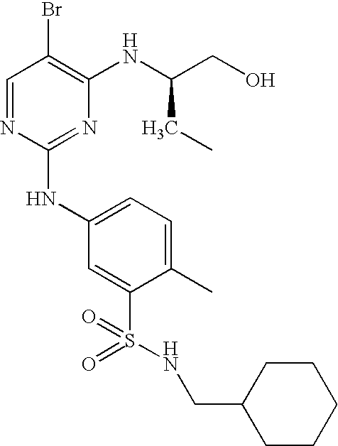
C1=NC(NC2=CC=C(C)C(S(=O)(=O)NCC3CCCCC3)=C2)=NC(NC(CO)CC)=C1Br
